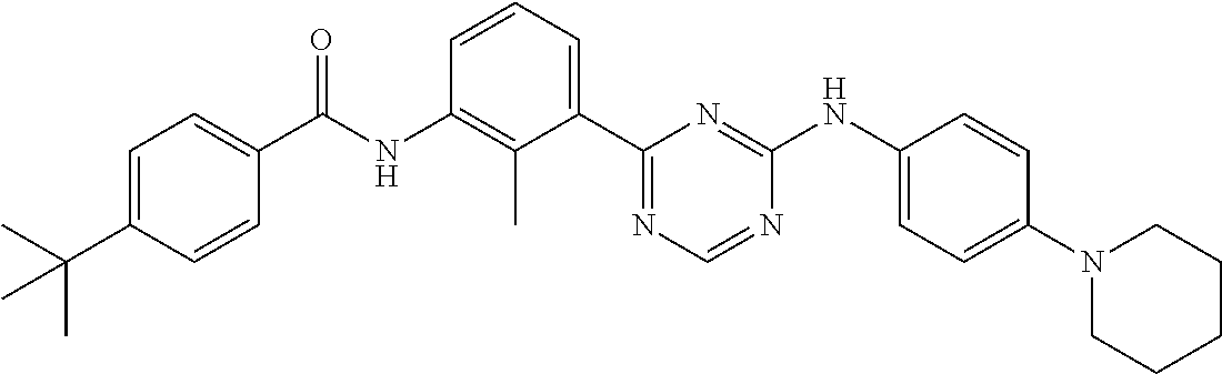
N(C1=C(C)C(C2=NC=NC(NC3=CC=C(N4CCCCC4)C=C3)=N2)=CC=C1)C(=O)C1=CC=C(C(C)(C)C)C=C1
